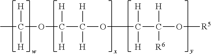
C(OC(C(OC(C(O[R5])([H])[R6])([H])[H])([H])[H])([H])[H])(C)([H])[H]
